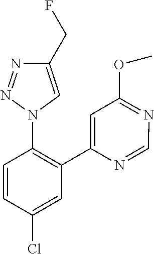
N1=C(OC)C=C(C2=C(N3C=C(CF)N=N3)C=CC(Cl)=C2)N=C1
